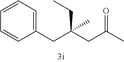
C(C(CC(C)=O)(CC)C)C1=CC=CC=C1
